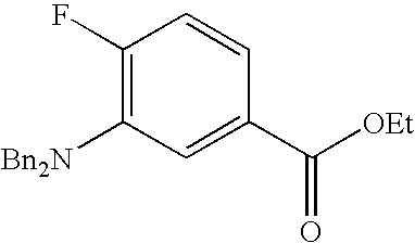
C1(F)=C([Bn2N])C=C(C(=O)[OEt])C=C1
